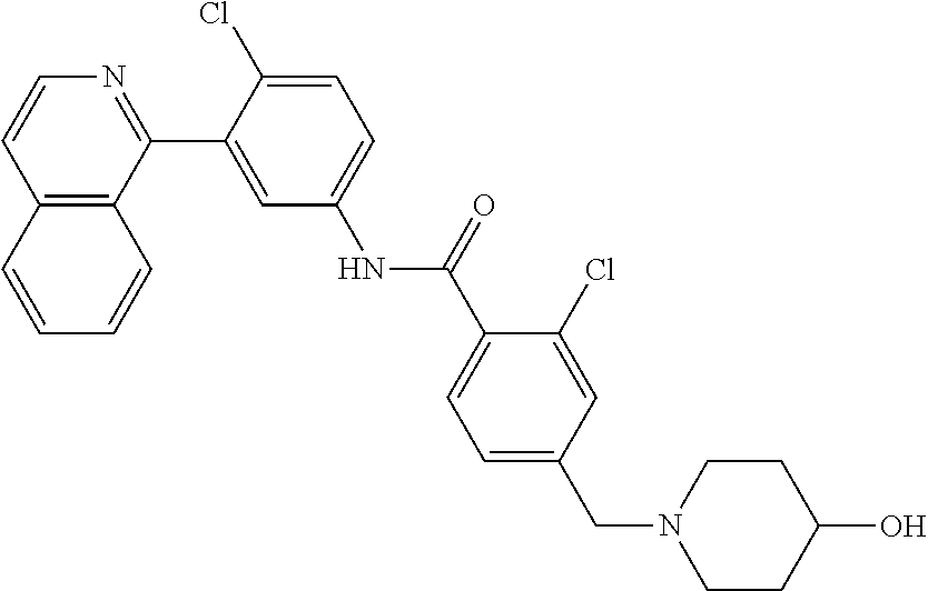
C12=C(C(C3=CC(NC(C4=CC=C(CN5CCC(O)CC5)C=C4Cl)=O)=CC=C3Cl)=NC=C1)C=CC=C2
